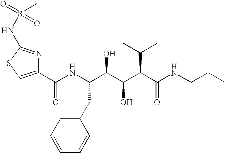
C1(C(NC(C(C(C(C(NCC(C)C)=O)C(C)C)O)O)CC2=CC=CC=C2)=O)=CSC(NS(=O)(C)=O)=N1
